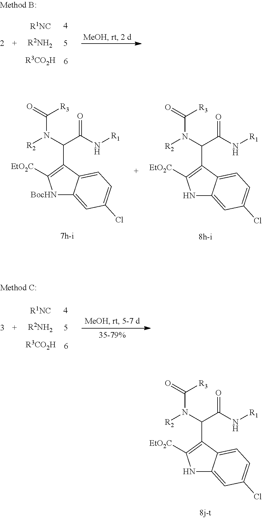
[R1NC].[R2NH2].[R3CO2H].N1C2=CC(Cl)=CC=C2C(C(N([R2])C(=O)[R3])C(N[R1])=O)=C1[EtO2C].N1C2=CC(Cl)=CC=C2C(C(N([R2])C(=O)[R3])C(N[R1])=O)=C1[EtO2C].[BocHN]1C2=CC(Cl)=CC=C2C(C(N([R2])C(=O)[R3])C(N[R1])=O)=C1[EtO2C].[R1NC].[R2NH2].[R3CO2H]
